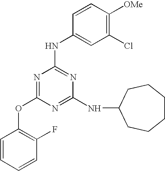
O(C1=NC(NC2=CC(Cl)=C([OMe])C=C2)=NC(NC2CCCCCC2)=N1)C1=C(F)C=CC=C1
